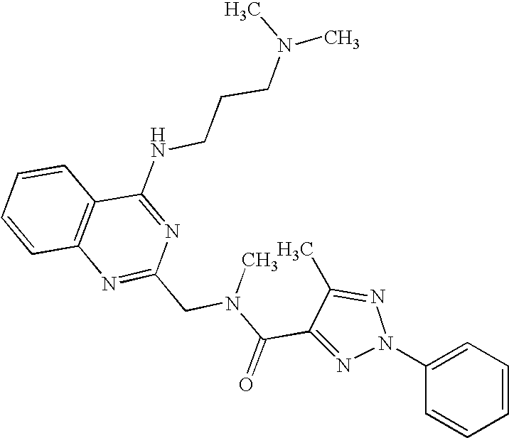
C1=CC2=C(C=C1)C(NCCCN(C)C)=NC(CN(C(C1=NN(C3=CC=CC=C3)N=C1C)=O)C)=N2
